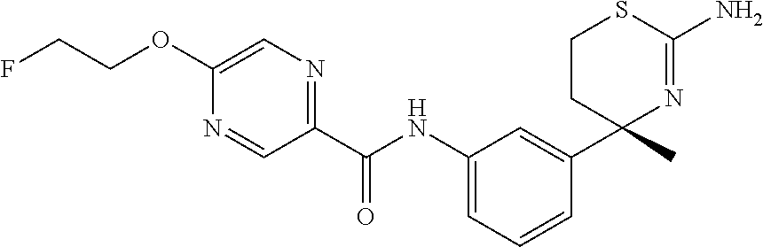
C(NC1=CC=CC(C2(C)N=C(N)SCC2)=C1)(=O)C1=NC=C(OCCF)N=C1
